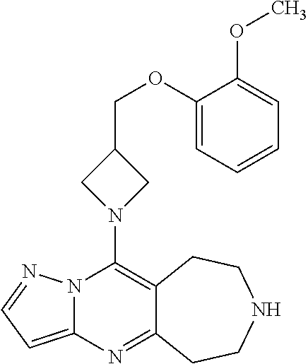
N12C(=CC=N1)N=C1C(=C2N2CC(COC3=CC=CC=C3OC)C2)CCNCC1
